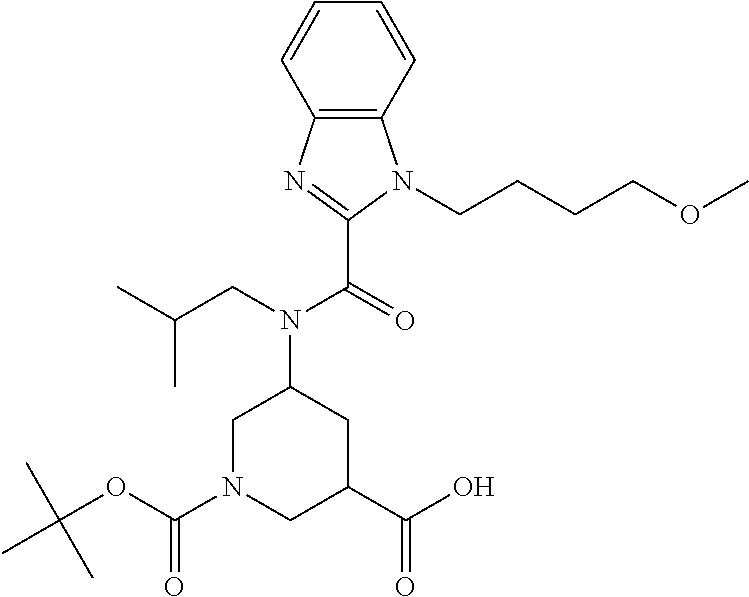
C12=C(C=CC=C1)N(CCCCOC)C(C(N(C1CN(C(OC(C)(C)C)=O)CC(C(O)=O)C1)CC(C)C)=O)=N2
